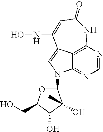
C1(N2C3=NC=NC4=C3C(=C2)C(NO)=CC(=O)N4)OC(CO)C(O)C1(O)C
